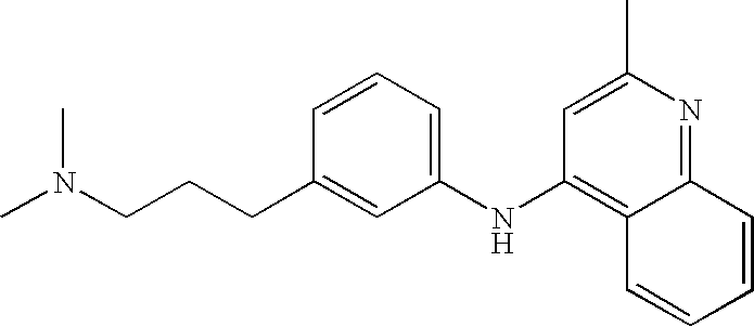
C1=CC(CCCN(C)C)=CC(NC2=C3C(=NC(C)=C2)C=CC=C3)=C1
